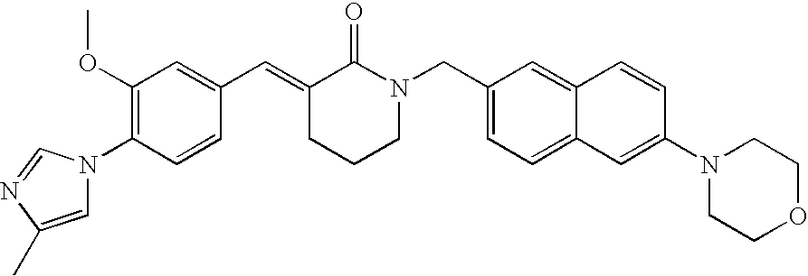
C1=CC(N2C=C(C)N=C2)=C(OC)C=C1C=C1CCCN(CC2=CC=C3C(=C2)C=CC(N2CCOCC2)=C3)C1=O
